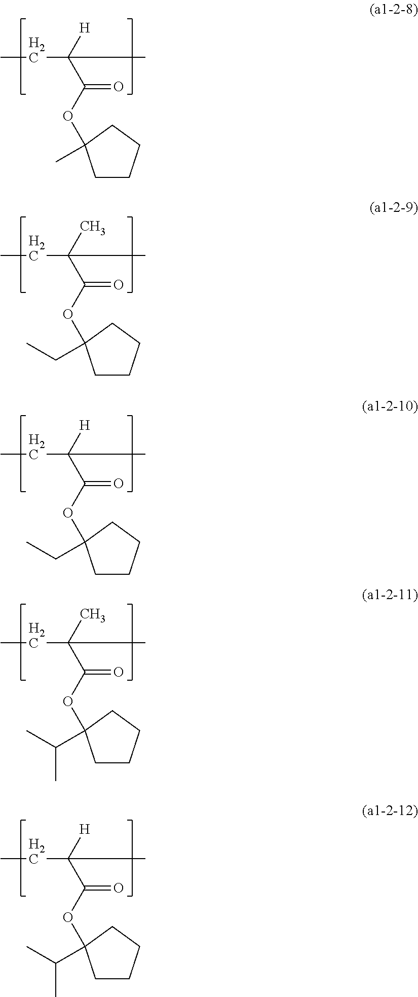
CCC([H])(C(=O)OC1(C)CCCC1)C.CCC(C)(C(=O)OC1(CC)CCCC1)C.CCC([H])(C(=O)OC1(CC)CCCC1)C.CCC(C)(C(=O)OC1(C(C)C)CCCC1)C.CCC([H])(C(=O)OC1(C(C)C)CCCC1)C
